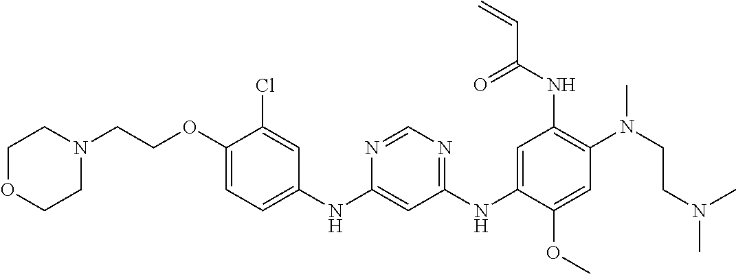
C1(NC2=CC=C(OCCN3CCOCC3)C(Cl)=C2)=CC(NC2=CC(NC(C=C)=O)=C(N(CCN(C)C)C)C=C2OC)=NC=N1
